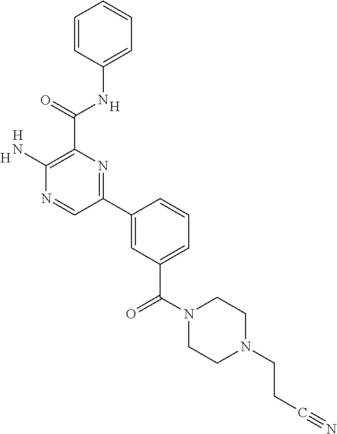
[H].C1(N)=C(C(NC2=CC=CC=C2)=O)N=C(C2=CC(C(=O)N3CCN(CCC#N)CC3)=CC=C2)C=N1.[H].[H]
